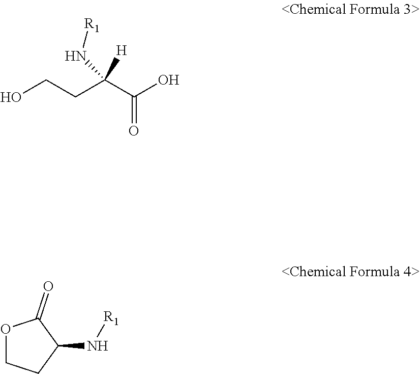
OCCC(C(O)=O)([H])N[R1].O1CCC(N[R1])C1=O
